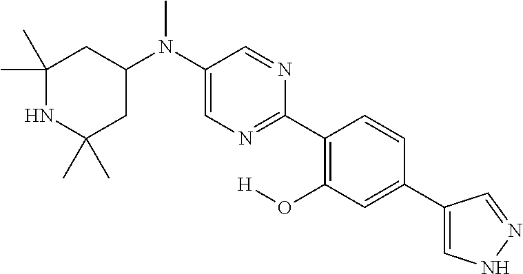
C1(N(C2=CN=C(C3=C(O[H])C=C(C4=CNN=C4)C=C3)N=C2)C)CC(C)(C)NC(C)(C)C1
